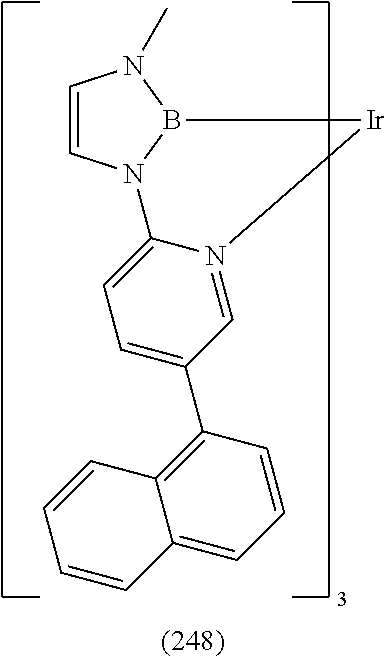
C1=CN2B(N1C)[Ir]N1=CC(C3=C4C(=CC=C3)C=CC=C4)=CC=C21
